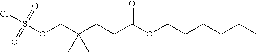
O(CC(CCC(OCCCCCC)=O)(C)C)S(Cl)(=O)=O
